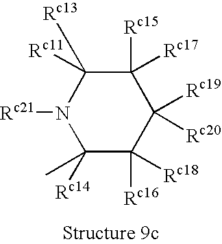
C1([Rc14])(C)C([Rc16])([Rc18])C([Rc19])([Rc20])C([Rc15])([Rc17])C([Rc13])([Rc11])N1[Rc21]
